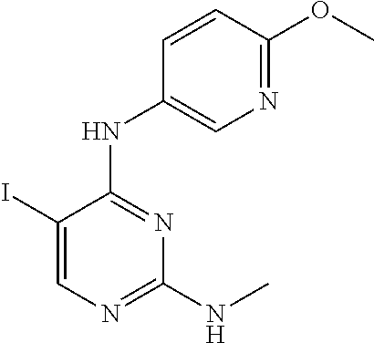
C1(I)=CN=C(NC)N=C1NC1=CN=C(OC)C=C1
